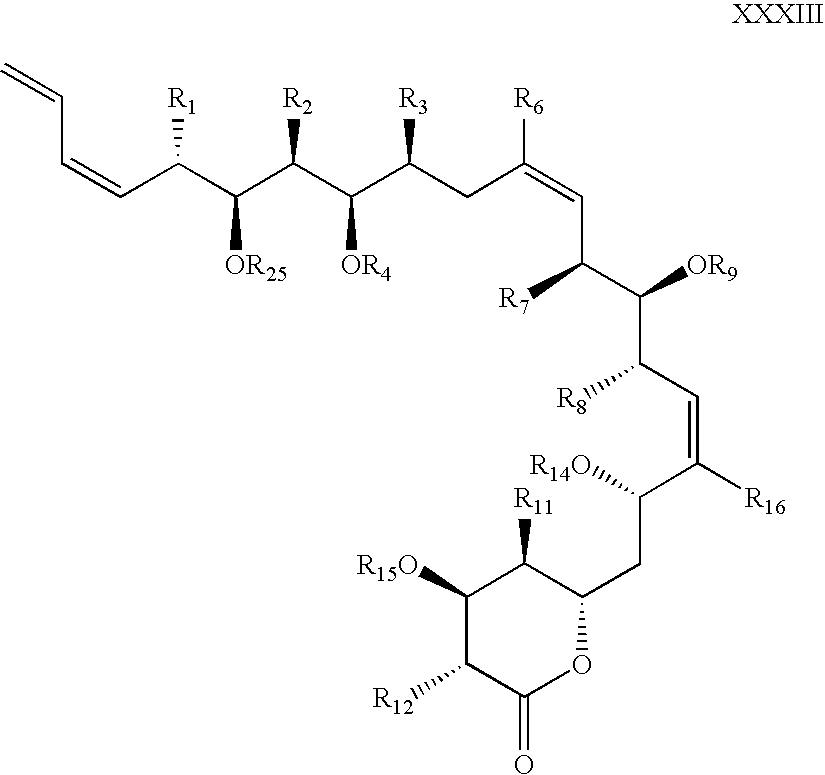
C(C=CC(C(C(C(C(CC(=CC([R7])C([OR9])C([R8])C=C(C([R14O])CC1C([R11])C([R15O])C([R12])C(=O)O1)[R16])[R6])[R3])[OR4])[R2])[OR25])[R1])=C
